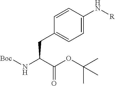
[Boc]NC(C(OC(C)(C)C)=O)CC1=CC=C(N[R])C=C1
